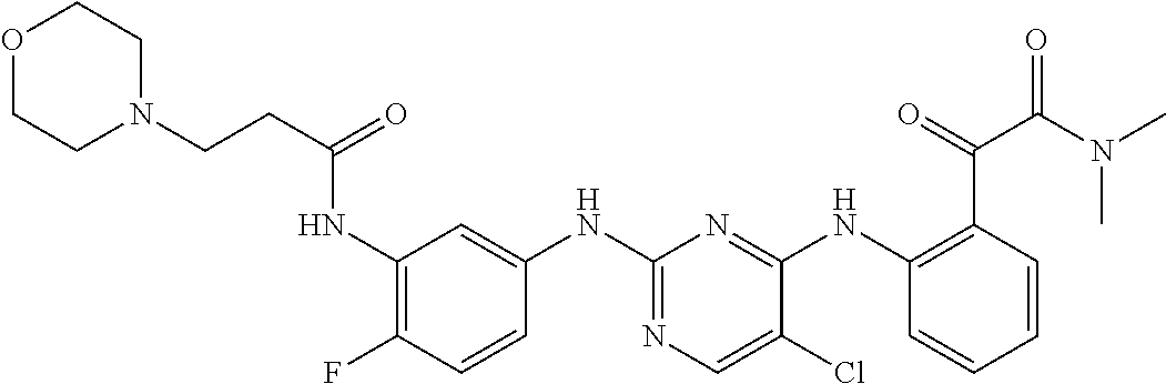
C1(NC(CCN2CCOCC2)=O)=C(F)C=CC(NC2=NC=C(Cl)C(NC3=C(C(=O)C(N(C)C)=O)C=CC=C3)=N2)=C1
